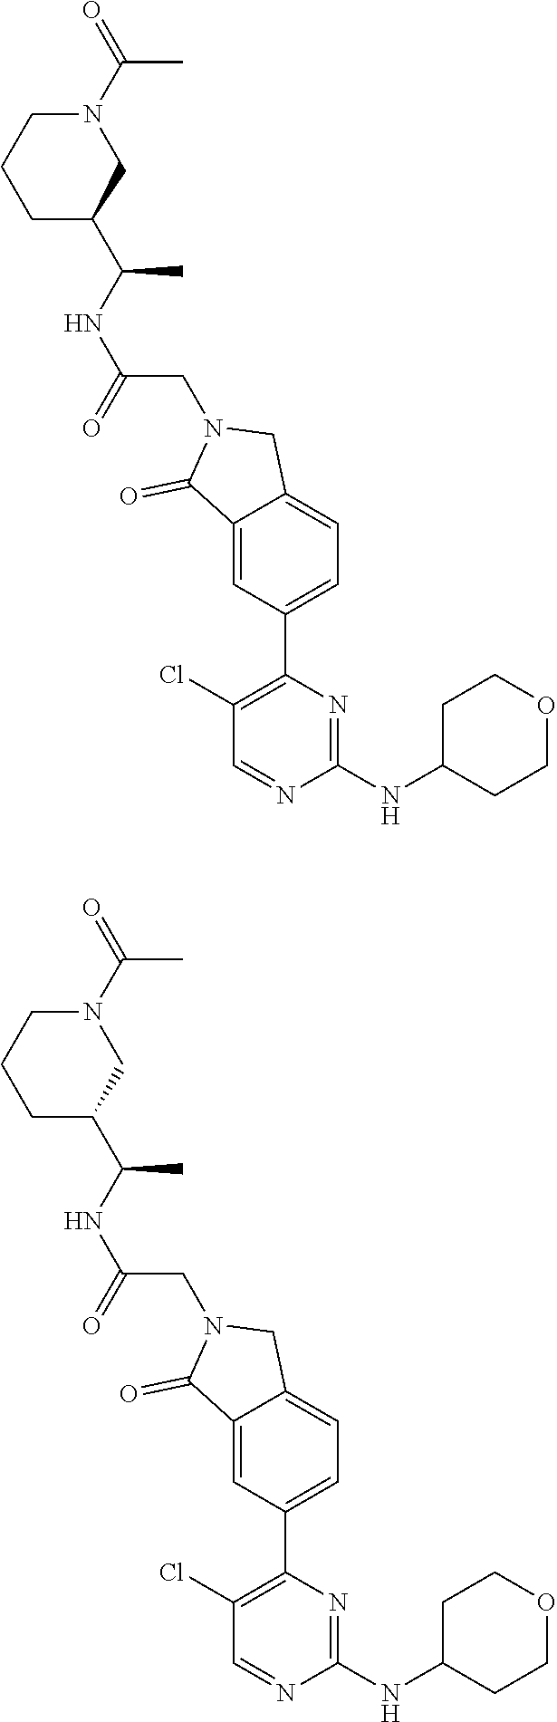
C1(NC2CCOCC2)=NC(C2=CC=C3C(=C2)C(=O)N(CC(NC(C2CCCN(C(=O)C)C2)C)=O)C3)=C(Cl)C=N1.C1(NC2CCOCC2)=NC(C2=CC=C3C(=C2)C(=O)N(CC(NC(C2CN(C(=O)C)CCC2)C)=O)C3)=C(Cl)C=N1
